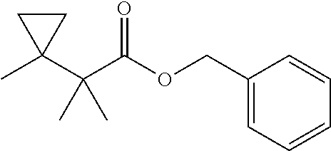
C(C(OCC1=CC=CC=C1)=O)(C1(C)CC1)(C)C
